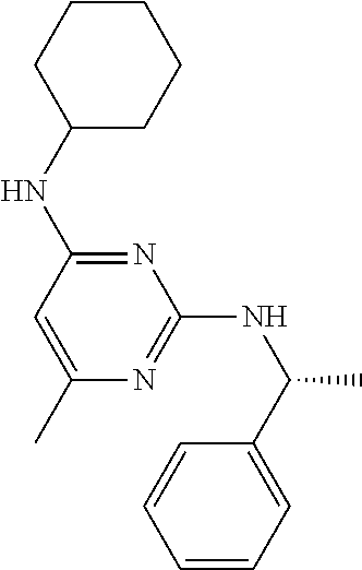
C1(NC(C)C2=CC=CC=C2)=NC(C)=CC(NC2CCCCC2)=N1
